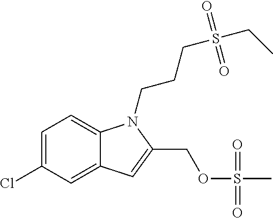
C1=C(Cl)C=C2C(=C1)N(CCCS(=O)(=O)CC)C(COS(=O)(=O)C)=C2
